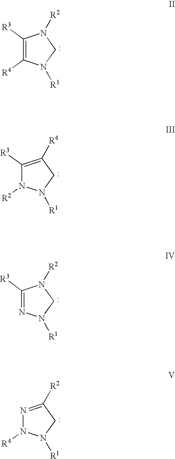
C1([R3])=C([R4])N([R1])CN1[R2].C1([R3])=C([R4])CN([R1])N1[R2].C1([R3])=NN([R1])CN1[R2].N1=C([R2])CN([R1])N1[R4]
